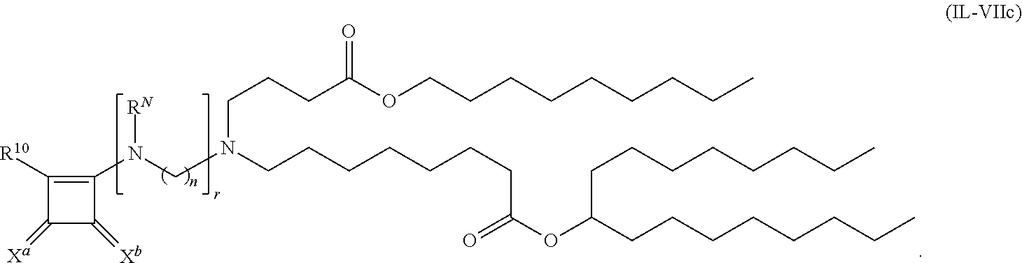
C1(N(CN(CCCCCCCC(OC(CCCCCCCC)CCCCCCCC)=O)CCCC(OCCCCCCCCC)=O)[RN])=C([R10])C(=[Xa])C1=[Xb]
